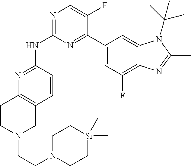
N1=C(NC2=NC=C(F)C(C3=CC(F)=C4C(=C3)N(C(C)(C)C)C(C)=N4)=N2)C=CC2=C1CCN(CCN1CC[Si](C)(C)CC1)C2
